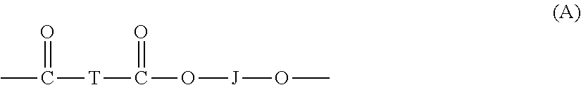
CC([T]C(O[J]OC)=O)=O
